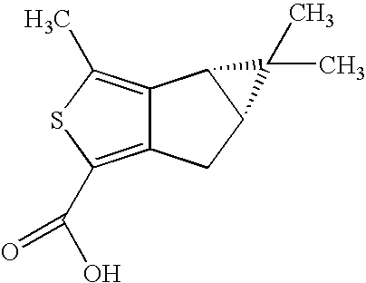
C12=C(C(O)=O)SC(C)=C1C1C(C2)C1(C)C
